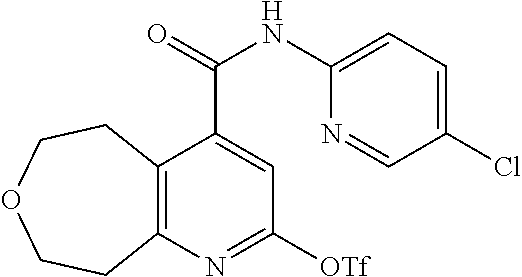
C12=C(N=C([OTf])C=C1C(NC1=CC=C(Cl)C=N1)=O)CCOCC2
